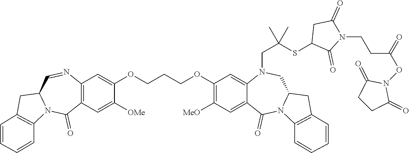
C(COC1=CC2=C(C=C1[OMe])C(=O)N1C(C=N2)CC2=C1C=CC=C2)COC1=C([MeO])C=C2C(=C1)N(CC(C)(SC1C(=O)N(CCC(=O)ON3C(=O)CCC3=O)C(=O)C1)C)CC1N(C2=O)C2=C(C1)C=CC=C2
